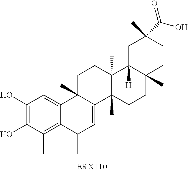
C1(O)=C(O)C(C)=C2C(=C1)C1(C)C(=CC2C)C2(C)C(C)(CC1)C1([H])C(C)(CC2)CCC(C)(C(O)=O)C1
